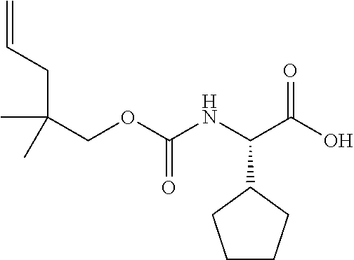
C=CCC(COC(NC(C(O)=O)C1CCCC1)=O)(C)C
